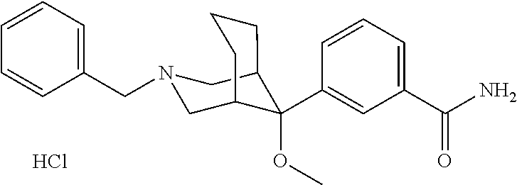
C1(C(N)=O)=CC=CC(C2(OC)C3CN(CC4=CC=CC=C4)CC2CCC3)=C1.Cl
